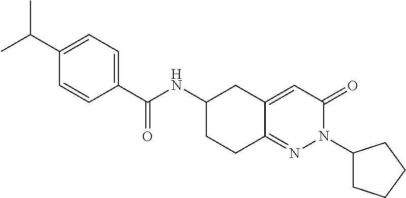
C1(C(C)C)=CC=C(C(NC2CCC3=NN(C4CCCC4)C(=O)C=C3C2)=O)C=C1
